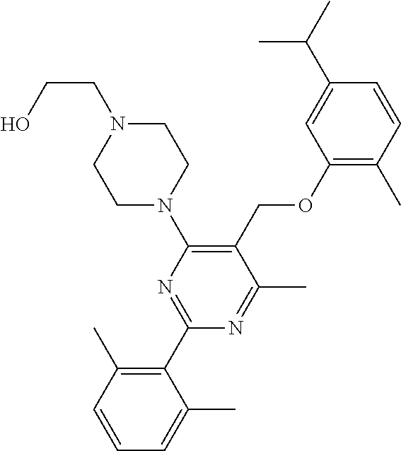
C1(OCC2=C(N3CCN(CCO)CC3)N=C(C3=C(C)C=CC=C3C)N=C2C)=C(C)C=CC(C(C)C)=C1
